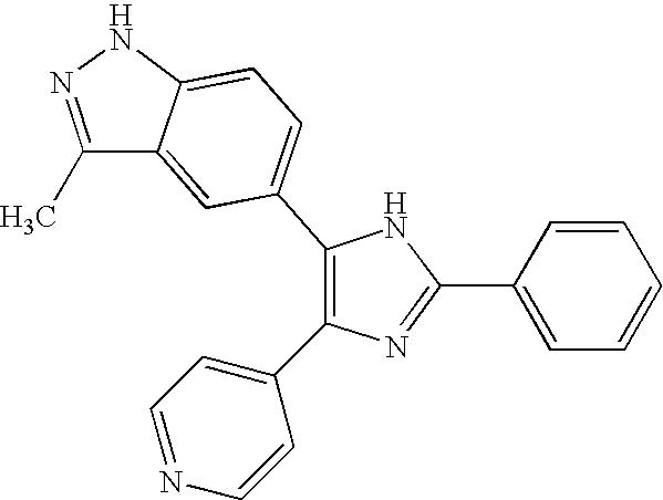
C1(C2=CC=C3C(=C2)C(C)=NN3)=C(C2=CC=NC=C2)N=C(C2=CC=CC=C2)N1
